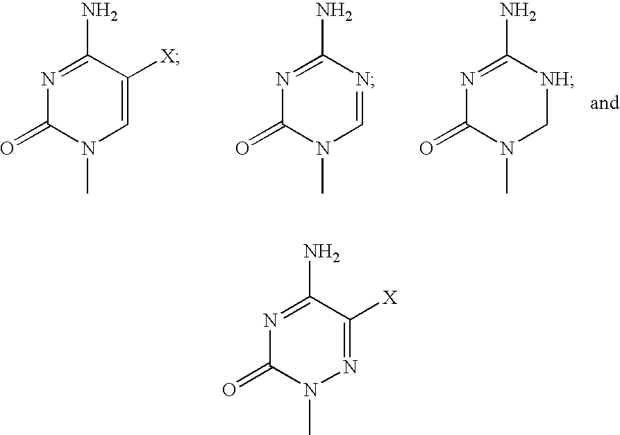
N1=C(N)C([X])=CN(C)C1=O.N1=C(N)N=CN(C)C1=O.N1=C(N)[NH]CN(C)C1=O.N1=C(N)C([X])=NN(C)C1=O
